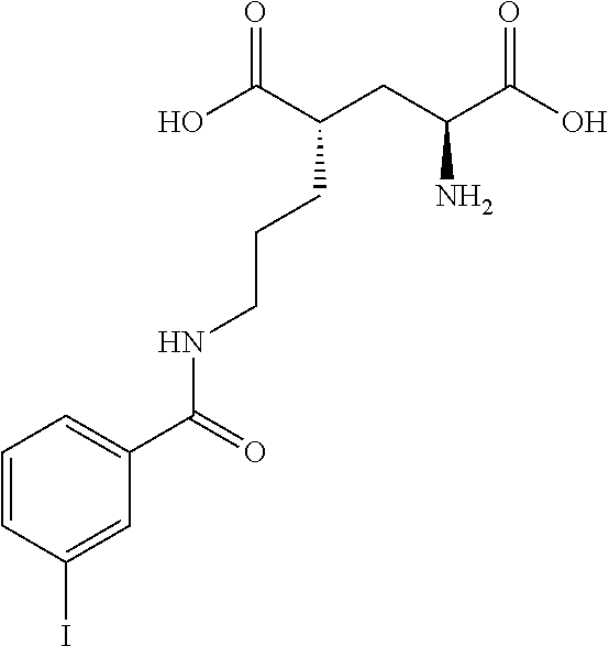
C(CC(C(O)=O)N)(C(O)=O)CCCNC(=O)C1=CC=CC(I)=C1
